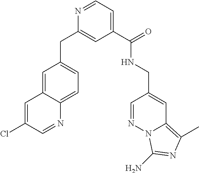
C1=NC(CC2=CC=C3C(=C2)C=C(Cl)C=N3)=CC(C(NCC2=CC3=C(C)N=C(N)N3N=C2)=O)=C1
